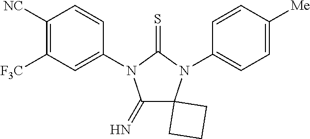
C1(=N)C2(N(C3=CC=C([Me])C=C3)C(=S)N1C1=CC([F3C])=C([NC])C=C1)CCC2
